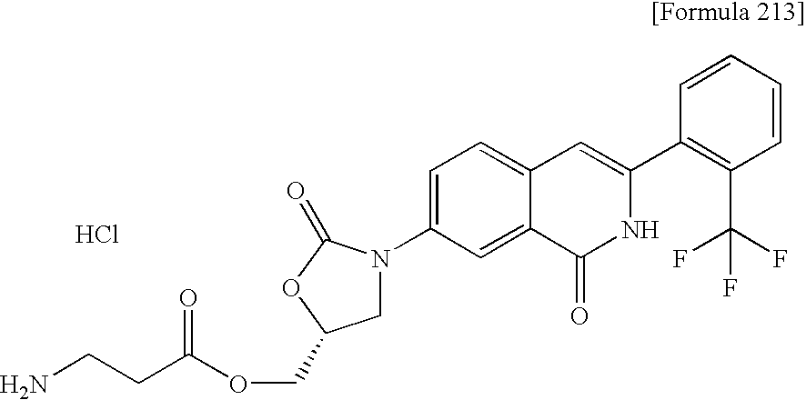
C(C(OCC1CN(C2=CC=C3C(=C2)C(=O)NC(C2=C(C(F)(F)F)C=CC=C2)=C3)C(=O)O1)=O)CN.Cl
